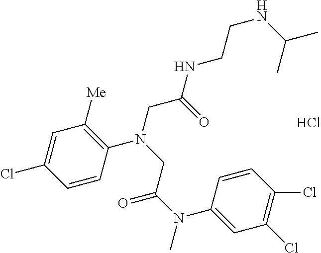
Cl.C1=CC(Cl)=CC([Me])=C1N(CC(NCCNC(C)C)=O)CC(N(C)C1=CC(Cl)=C(Cl)C=C1)=O
